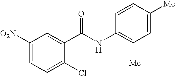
C1([O2N])=CC=C(Cl)C(C(NC2=C([Me])C=C([Me])C=C2)=O)=C1
